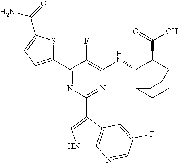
C1(C2=CC=C(C(N)=O)S2)=NC(C2=CNC3=C2C=C(F)C=N3)=NC([HN]C2C(C(=O)O)C3CCC2CC3)=C1F
